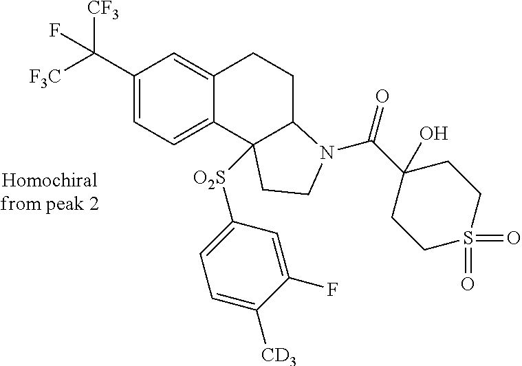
C1(C([F3C])([CF3])F)=CC=C2C(=C1)CCC1N(C(=O)C3(O)CCS(=O)(=O)CC3)CCC21[O2S]C1=CC=C([CD3])C(F)=C1
